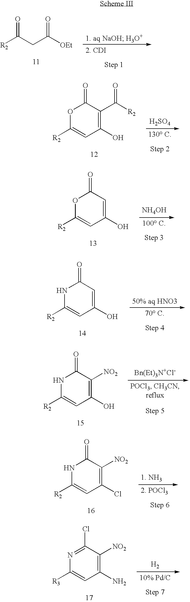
[R2]C(CC([OEt])=O)=O.O1C([R2])=CC(O)=C(C([R2])=O)C1=O.[H2SO4].O1C([R2])=CC(O)=CC1=O.[NH4OH].N1C([R2])=CC(O)=CC1=O.[50% aq HNO3].N1C([R2])=CC(O)=C([NO2])C1=O.[Bn(Et)3N+Cl-].N1C([R2])=CC(Cl)=C([NO2])C1=O.[1. NH3].N1=C(Cl)C([NO2])=C(N)C=C1[R3].[H2]
